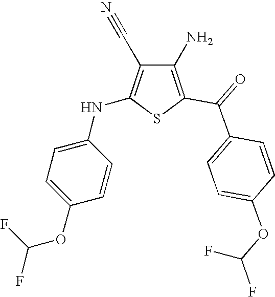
C1(N)=C(C(=O)C2=CC=C(OC(F)F)C=C2)SC(NC2=CC=C(OC(F)F)C=C2)=C1C#N
